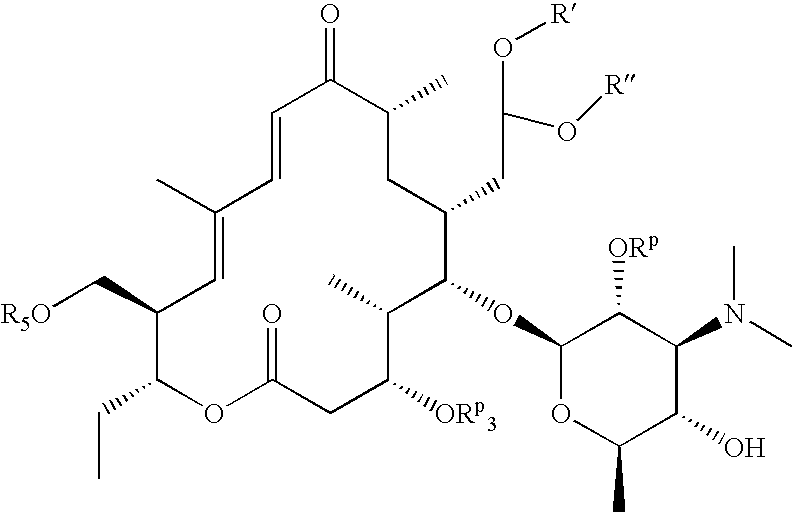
[R5O]CC1C(CC)OC(=O)CC([ORp3])C(C)C(OC2OC(C)C(O)C(N(C)C)C2[ORp])C(CC(O[R])O[R])CC(C)C(=O)C=CC(C)=C1
